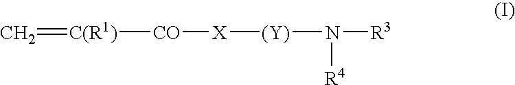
C=[C(R1)][CO][X][(Y)]N([R4])[R3]
